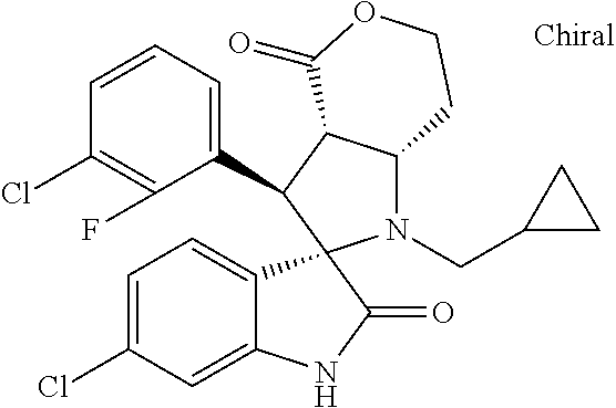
C1(C2C3C(N(CC4CC4)C24C2=CC=C(Cl)C=C2NC4=O)CCOC3=O)=CC=CC(Cl)=C1F
